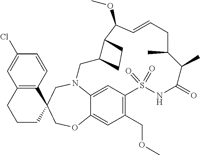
N12C3=CC(=C(COC)C=C3OCC3(C4=C(C=C(Cl)C=C4)CCC3)C1)S(=O)(=O)NC(=O)C(C)C(C)CC=CC(OC)C1C(C2)CC1
